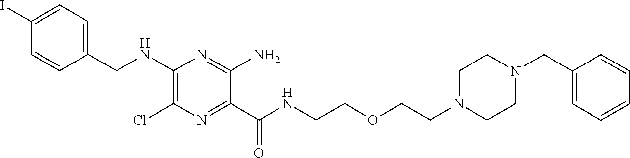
C1=C(I)C=CC(CNC2=C(Cl)N=C(C(NCCOCCN3CCN(CC4=CC=CC=C4)CC3)=O)C(N)=N2)=C1
